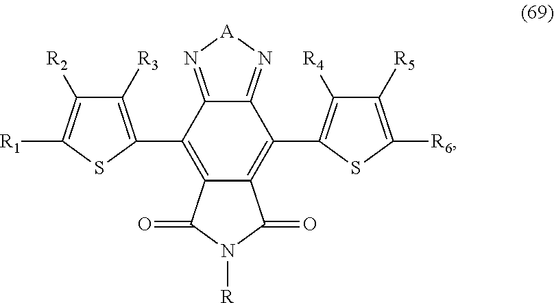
C12=N[A]N=C1C(C1=C([R3])C([R2])=C([R1])S1)=C1C(=C2C2=C([R4])C([R5])=C([R6])S2)C(=O)N([R])C1=O
